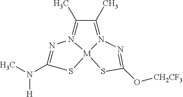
N1=C(N(C)[H])S[M]23N1=C(C)C(C)=N2N=C(O[CH2CF3])S3
